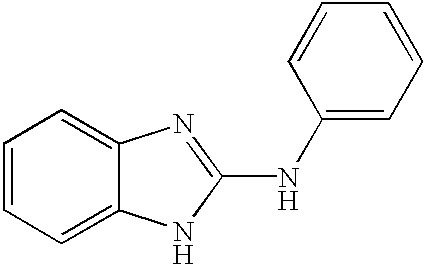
C1=CC=C2C(=C1)N=C(NC1=CC=CC=C1)N2
